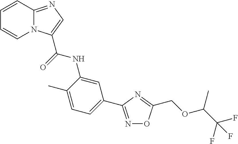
C1=CC2=NC=C(C(NC3=CC(C4=NOC(COC(C(F)(F)F)C)=N4)=CC=C3C)=O)N2C=C1
